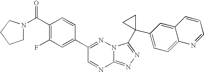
C12=NN=C(C3(C4=CC=C5C(=C4)C=CC=N5)CC3)N1N=C(C1=CC(F)=C(C(=O)N3CCCC3)C=C1)C=N2
